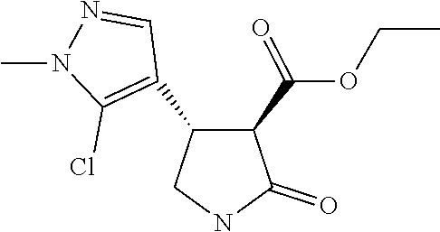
C1(C2=C(Cl)N(C)N=C2)C(C(OCC)=O)C(=O)NC1
